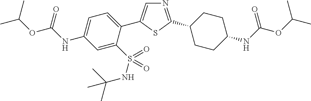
N1=C(C2CCC(NC(OC(C)C)=O)CC2)SC(C2=CC=C(NC(OC(C)C)=O)C=C2S(NC(C)(C)C)(=O)=O)=C1
